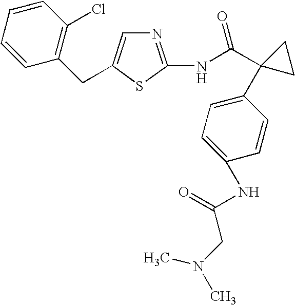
N1=C(NC(C2(C3=CC=C(NC(CN(C)C)=O)C=C3)CC2)=O)SC(CC2=C(Cl)C=CC=C2)=C1
